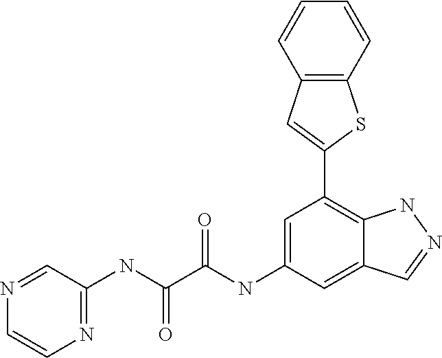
C1(NC(=O)C(=O)NC2=CC(C3=CC4=C(S3)C=CC=C4)=C3C(=C2)C=NN3)=NC=CN=C1
